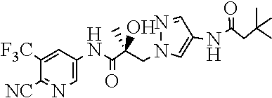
N1(CC(C(NC2=CN=C([NC])C([F3C])=C2)=O)(O)C)C=C(NC(CC(C)(C)C)=O)C=N1
